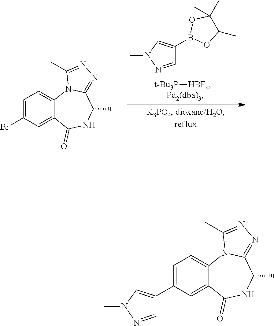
[t-Bu3P][HBF4].C1=NN(C)C=C1B1OC(C)(C)C(C)(C)O1.C1=C(Br)C=C2C(=C1)N1C(=NN=C1C)C(C)NC2=O.C1=C(C2=CN(C)N=C2)C=C2C(=C1)N1C(=NN=C1C)C(C)NC2=O
